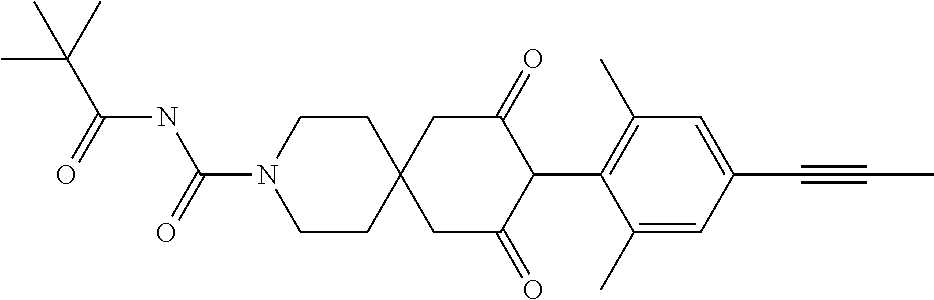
C1CN(C(=O)NC(C(C)(C)C)=O)CCC12CC(=O)C(C1=C(C)C=C(C#CC)C=C1C)C(=O)C2
